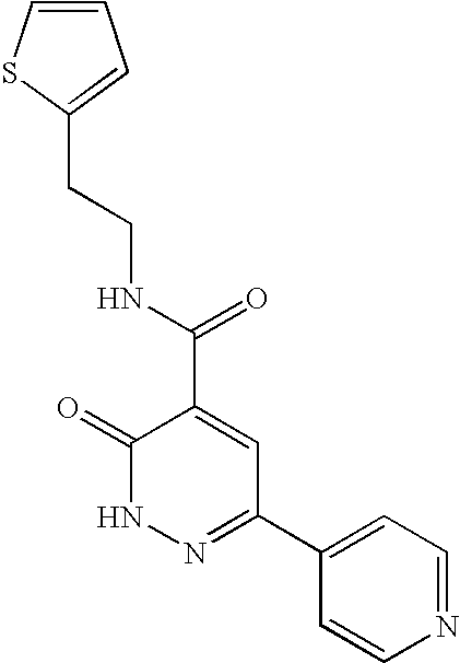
C1(=O)NN=C(C2=CC=NC=C2)C=C1C(NCCC1=CC=CS1)=O
